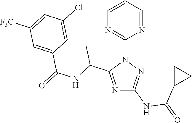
N1=C(C(NC(=O)C2=CC([F3C])=CC(Cl)=C2)C)N(C2=NC=CC=N2)N=C1NC(=O)C1CC1
